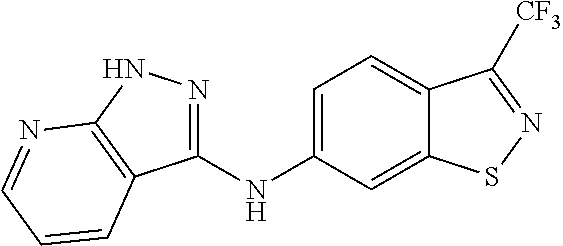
C1(NC2=CC=C3C(=C2)SN=C3[CF3])=NNC2=C1C=CC=N2
